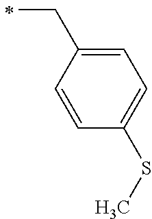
C(C1=CC=C(SC)C=C1)C
